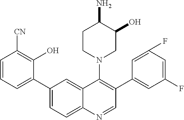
C1=CC=C(C2=CC=C3C(=C2)C(N2CC(O)C(N)CC2)=C(C2=CC(F)=CC(F)=C2)C=N3)C(O)=C1[CN]
